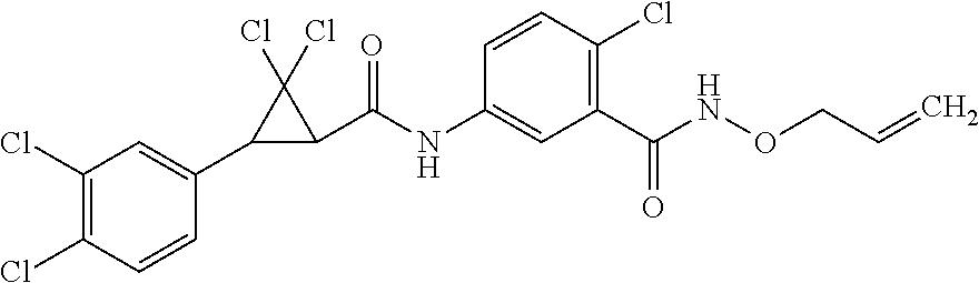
C1(Cl)=C(Cl)C=CC(C2C(C(NC3=CC(C(NOCC=C)=O)=C(Cl)C=C3)=O)C2(Cl)Cl)=C1
